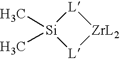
[Si]1(C)(C)[L][ZrL2][L]1
